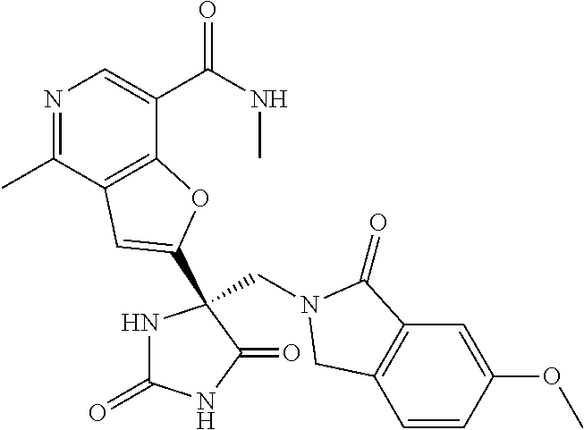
C(N1C(=O)C2=C(C=CC(OC)=C2)C1)C1(C2=CC3=C(C(C(NC)=O)=CN=C3C)O2)NC(=O)NC1=O
